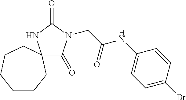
C1(=O)N(CC(NC2=CC=C(Br)C=C2)=O)C(=O)NC12CCCCCC2
